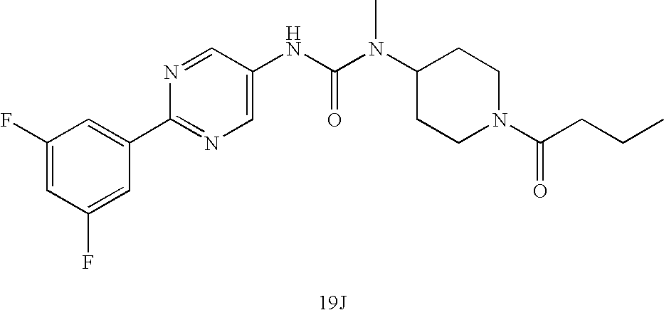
[19J].N(C(N(C1CCN(C(=O)CCC)CC1)C)=O)C1=CN=C(C2=CC(F)=CC(F)=C2)N=C1
